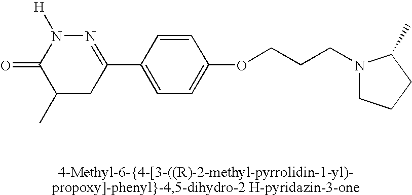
C1(C)CC(C2=CC=C(OCCCN3CCCC3C)C=C2)=NN([H])C1=O
